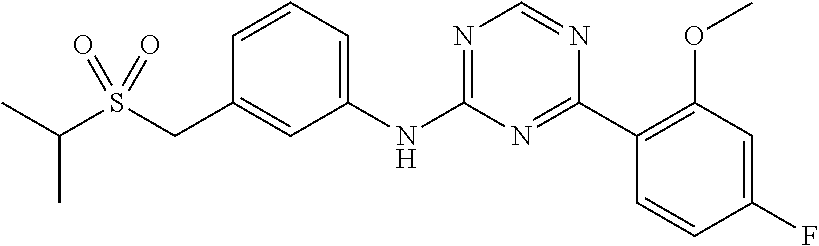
C1(NC2=NC=NC(C3=C(OC)C=C(F)C=C3)=N2)=CC=CC(CS(C(C)C)(=O)=O)=C1
